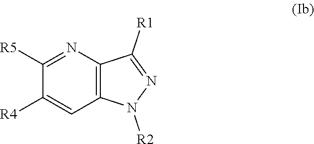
C1([R5])=NC2=C(C=C1[R4])N([R2])N=C2[R1]
